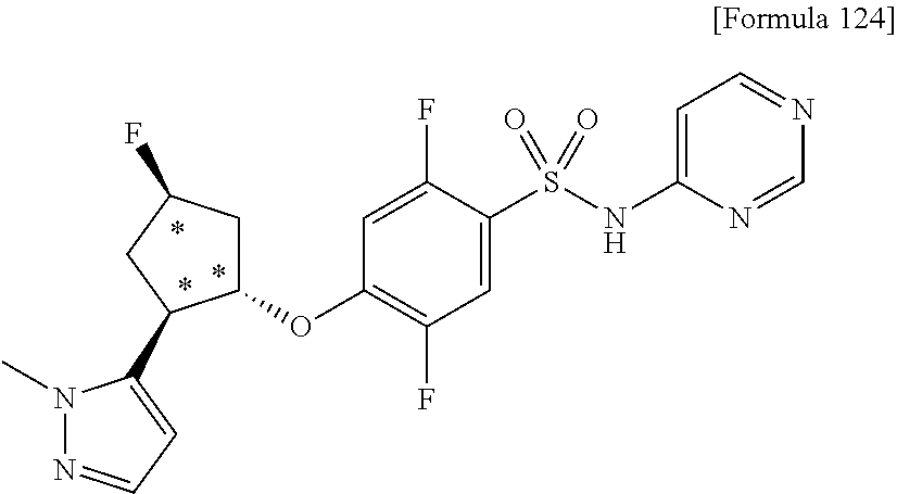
C1(OC2=C(F)C=C(S(NC3=CC=NC=N3)(=O)=O)C(F)=C2)CC(F)CC1C1=CC=NN1C
